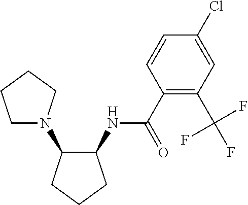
C1(NC(=O)C2=C(C(F)(F)F)C=C(Cl)C=C2)C(N2CCCC2)CCC1
